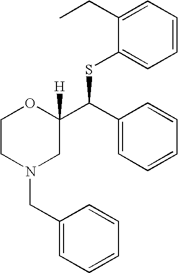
C1(CC)=CC=CC=C1SC(C1([H])OCCN(CC2=CC=CC=C2)C1)C1=CC=CC=C1
